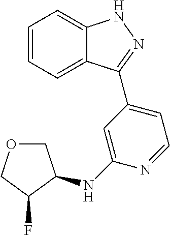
C1=CC=C2C(=C1)NN=C2C1=CC=NC(NC2COCC2F)=C1
